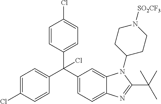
C1(C(C2=CC=C3C(=C2)N(C2CCN([SO2CF3])CC2)C(C(C)(C)C)=N3)(C2=CC=C(Cl)C=C2)Cl)=CC=C(Cl)C=C1
